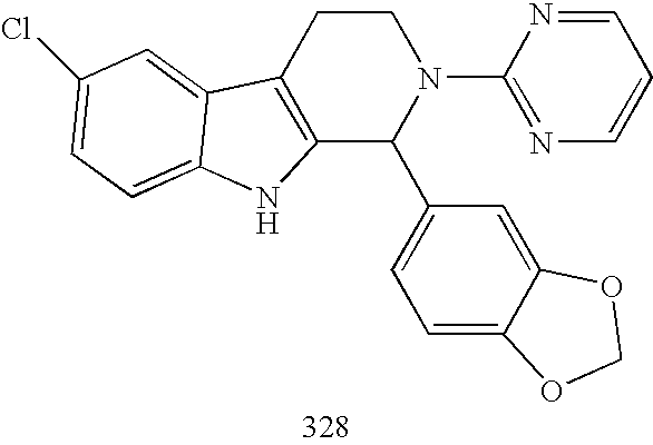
C12=C(CCN(C3=NC=CC=N3)C1C1=CC=C3C(=C1)OCO3)C1=CC(Cl)=CC=C1N2
